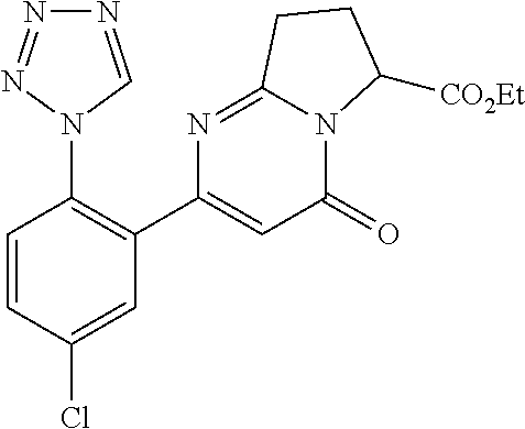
C1=CC(Cl)=CC(C2=CC(=O)N3C(=N2)CCC3[CO2Et])=C1N1C=NN=N1
